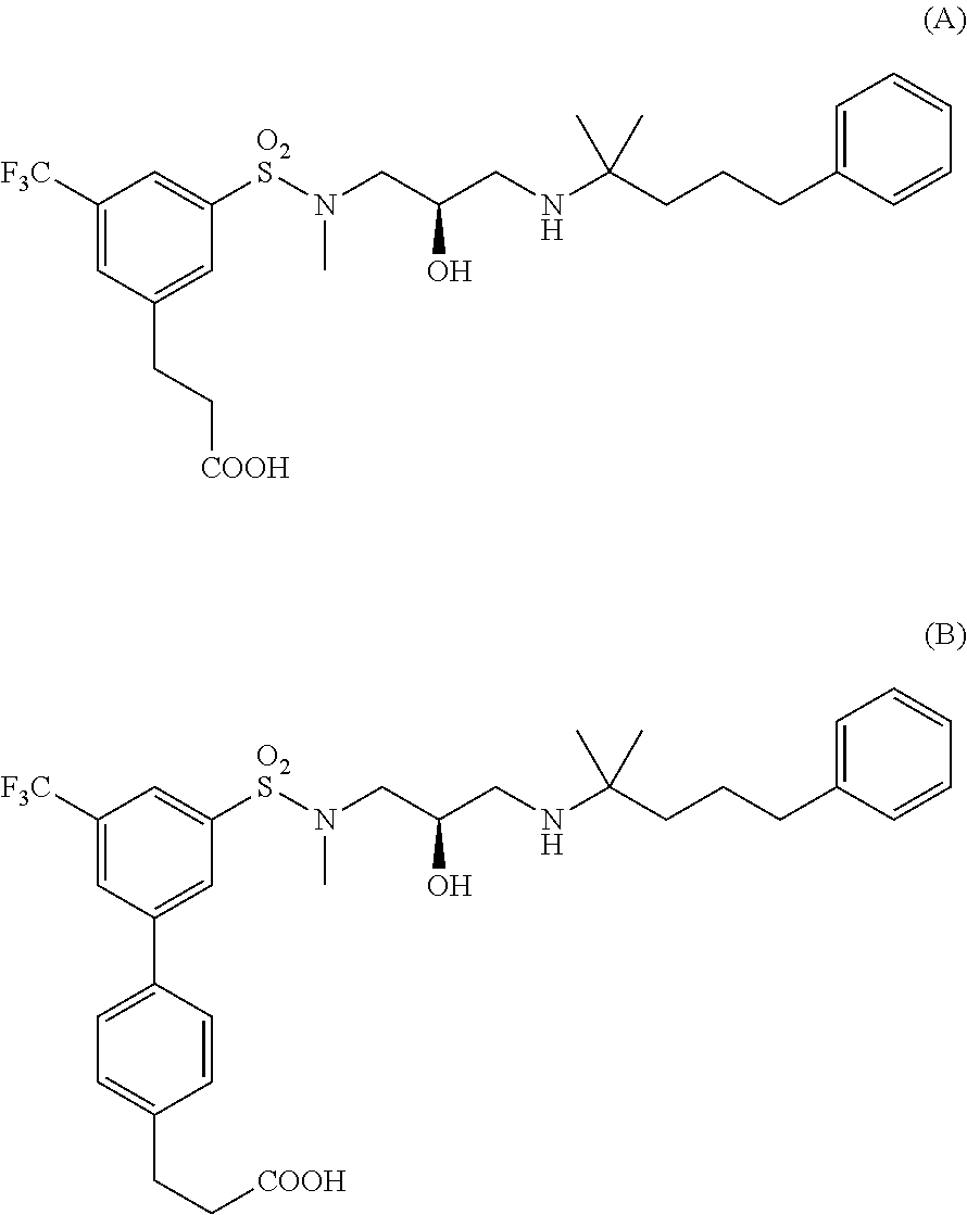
C1([F3C])=CC(CC[COOH])=CC([O2S]N(CC(CNC(CCCC2=CC=CC=C2)(C)C)O)C)=C1.C1([F3C])=CC(C2=CC=C(CC[COOH])C=C2)=CC([O2S]N(CC(CNC(CCCC2=CC=CC=C2)(C)C)O)C)=C1
